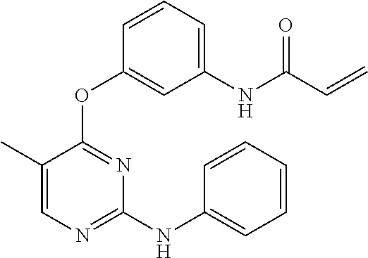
O(C1=NC(NC2=CC=CC=C2)=NC=C1C)C1=CC(NC(C=C)=O)=CC=C1
